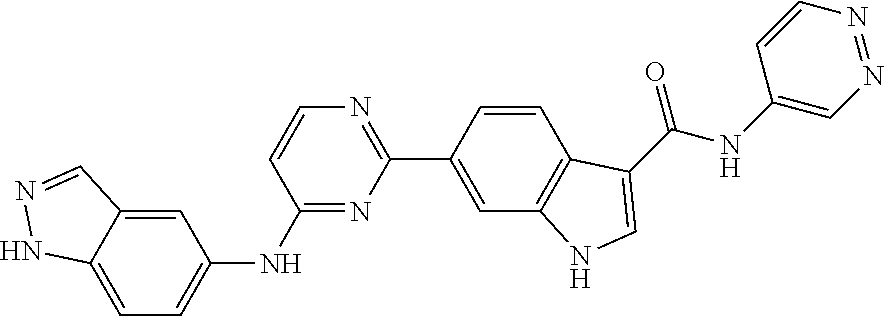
C1=NNC2=CC=C(NC3=NC(C4=CC5=C(C=C4)C(C(NC4=CN=NC=C4)=O)=CN5)=NC=C3)C=C12
